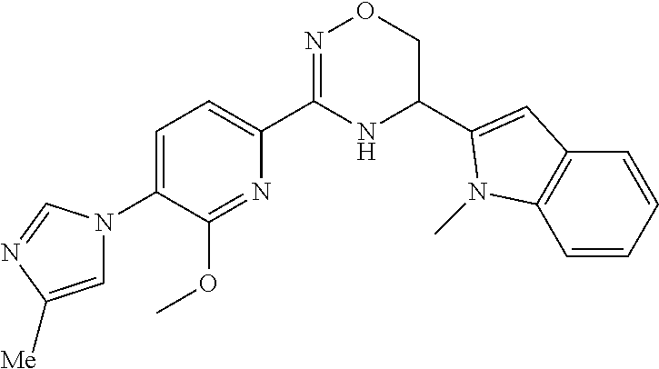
C1=C(N2C=C([Me])N=C2)C(OC)=NC(C2=NOCC(C3=CC4=C(C=CC=C4)N3C)N2)=C1
